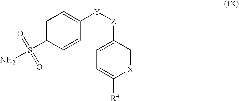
C1=C(S(N)(=O)=O)C=CC([Y][Z]C2=CC=C([R4])[X]=C2)=C1
